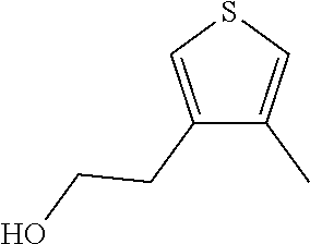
C1(CCO)=CSC=C1C
